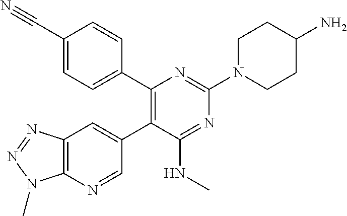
C1(C2=CC=C(C#N)C=C2)=C(C2=CC3=C(N(C)N=N3)N=C2)C(NC)=NC(N2CCC(N)CC2)=N1
